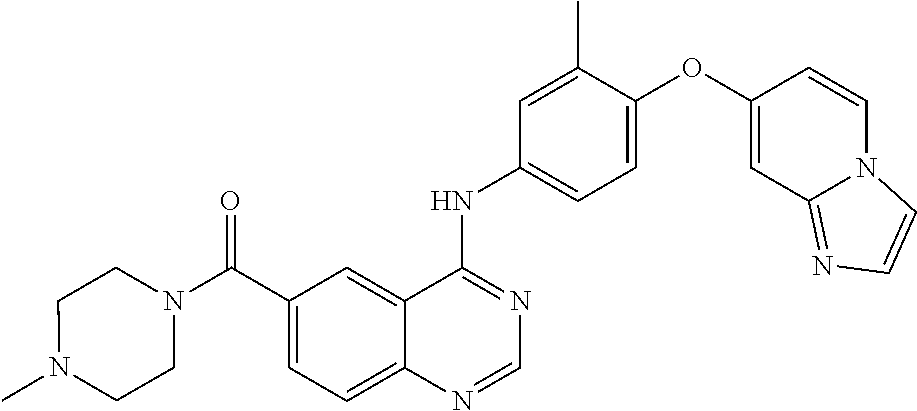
C12=CC=C(C(N3CCN(C)CC3)=O)C=C1C(NC1=CC=C(OC3=CC4=NC=CN4C=C3)C(C)=C1)=NC=N2
